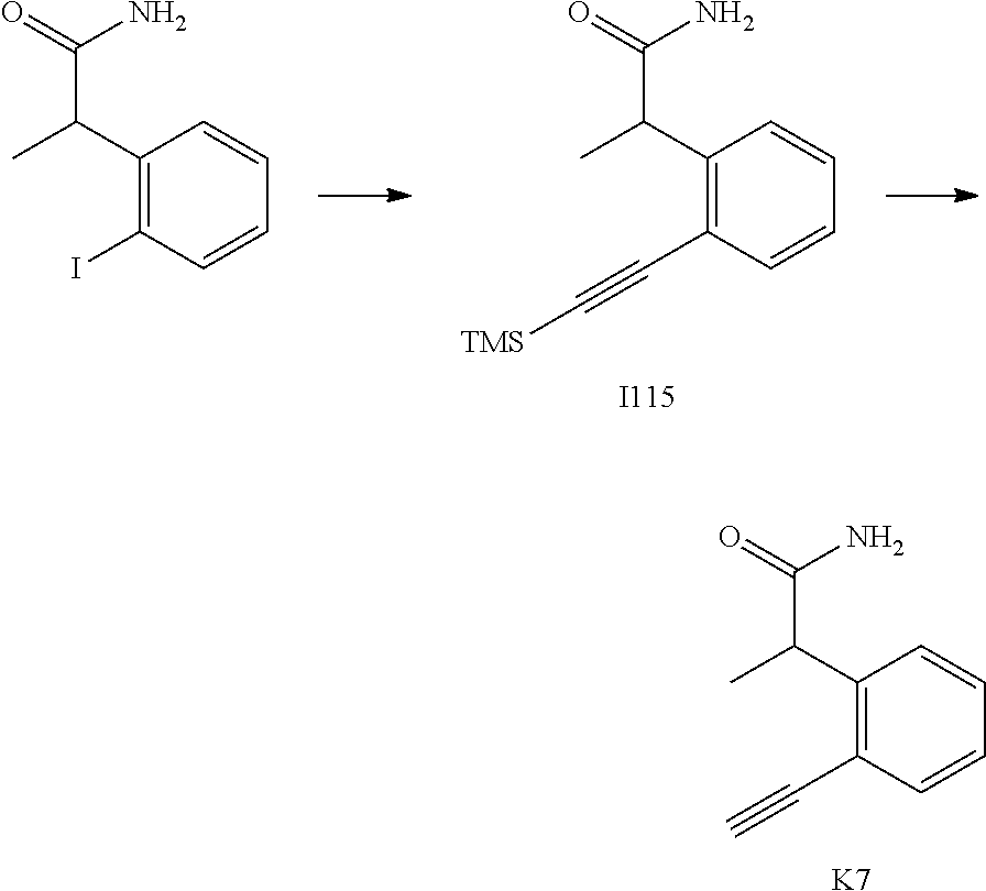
C1(C(C)C(=O)N)=C(C#C)C=CC=C1.[K7].C1(C(C)C(=O)N)=C(C#C[TMS])C=CC=C1.[I115].C1(C(C)C(=O)N)=C(I)C=CC=C1
